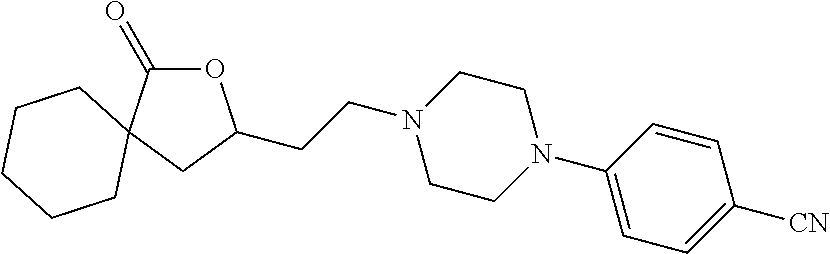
O1C(=O)C2(CC1CCN1CCN(C3=CC=C([CN])C=C3)CC1)CCCCC2
